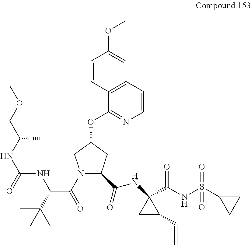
N(C1(C(NS(C2CC2)(=O)=O)=O)CC1C=C)C(C1N(C(=O)C(C(C)(C)C)NC(NC(COC)C)=O)CC(OC2=NC=CC3=C2C=CC(OC)=C3)C1)=O
